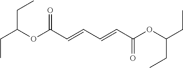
O(C(C=CC=CC(OC(CC)CC)=O)=O)C(CC)CC
